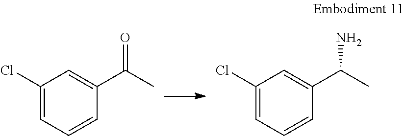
C1(Cl)=CC=CC(C(C)=O)=C1.C1(Cl)=CC=CC(C(C)N)=C1
